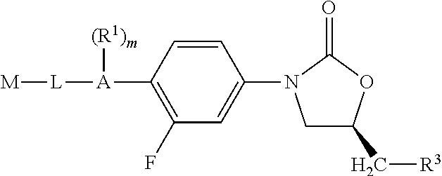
C1C(C[R3])OC(=O)N1C1=CC(F)=C([A]([L][M])[(R1)m])C=C1
